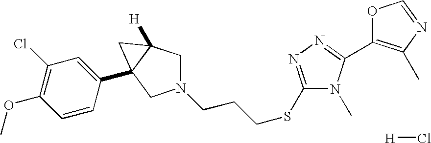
N1(CCCSC2=NN=C(C3=C(C)N=CO3)N2C)CC2([H])C(C3=CC(Cl)=C(OC)C=C3)(C1)C2.[H]Cl
